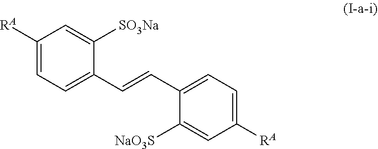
C1(C=CC2=CC=C([RA])C=C2[SO3Na])=CC=C([RA])C=C1[NaO3S]
